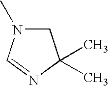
C1N(C)C=NC1(C)C
